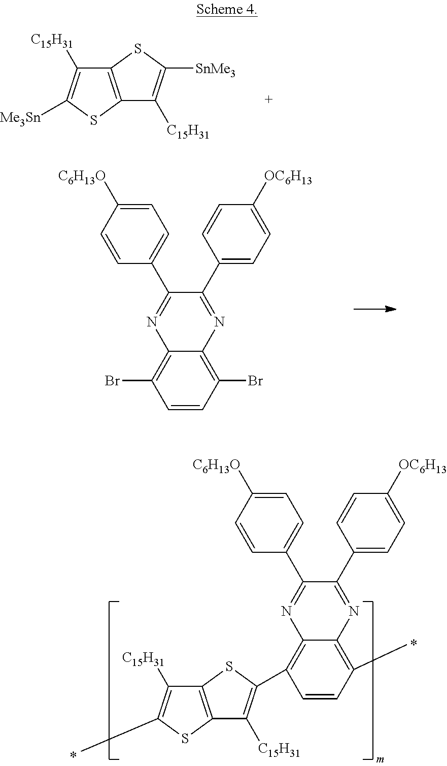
C12=C(SC(C3=C4C(=C(C)C=C3)N=C(C3=CC=C([OC6H13])C=C3)C(C3=CC=C([C6H13O])C=C3)=N4)=C1[C15H31])C([C15H31])=C(C)S2.C12=C(SC([SnMe3])=C1[C15H31])C([C15H31])=C([Me3Sn])S2.C1=CC(Br)=C2C(=C1Br)N=C(C1=CC=C([C6H13O])C=C1)C(C1=CC=C([OC6H13])C=C1)=N2
